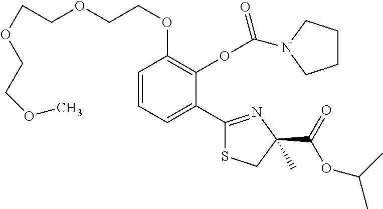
C1=CC=C(C2=NC(C(OC(C)C)=O)(C)CS2)C(OC(N2CCCC2)=O)=C1OCCOCCOCCOC
